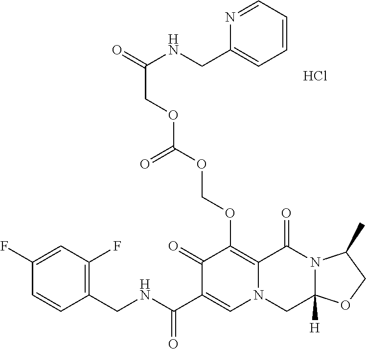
C1(CNC(C2=CN3C(=C(OCOC(OCC(=O)NCC4=CC=CC=N4)=O)C2=O)C(=O)N2C([H])(C3)OCC2C)=O)=C(F)C=C(F)C=C1.Cl
